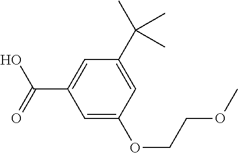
C1=C(OCCOC)C=C(C(C)(C)C)C=C1C(=O)O
